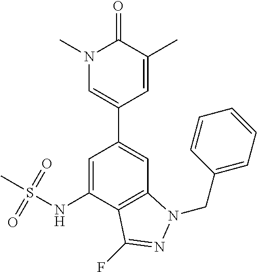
C12=C(C(NS(=O)(=O)C)=CC(C3=CN(C)C(=O)C(C)=C3)=C1)C(F)=NN2CC1=CC=CC=C1
